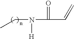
CCN(C(=O)C=C)[H]
